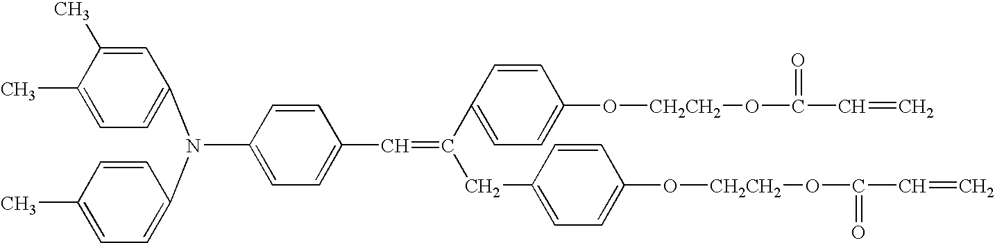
C(C1=CC=C(N(C2=CC=C(C)C(C)=C2)C2=CC=C(C)C=C2)C=C1)=C(C1=CC=C(O[CH2CH2]OC(=O)C=C)C=C1)CC1=CC=C(O[CH2CH2]OC(=O)C=C)C=C1
